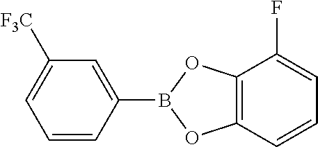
C1=CC(B2OC3=C(O2)C(F)=CC=C3)=CC([F3C])=C1
